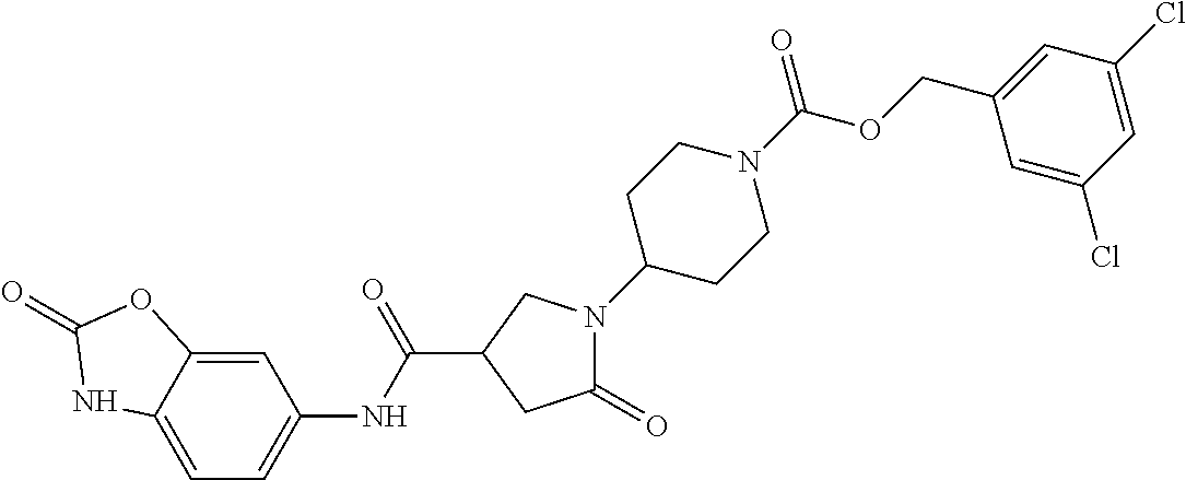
C1=C2C(=CC(NC(=O)C3CN(C4CCN(C(=O)OCC5=CC(Cl)=CC(Cl)=C5)CC4)C(=O)C3)=C1)OC(=O)N2
